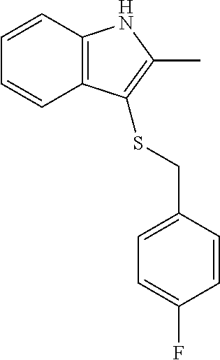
C1=CC2=C(C=C1)C(SCC1=CC=C(F)C=C1)=C(C)N2
